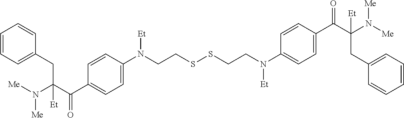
C1=CC(N(CCSSCCN(C2=CC=C(C(C(N([Me])[Me])(CC3=CC=CC=C3)[Et])=O)C=C2)[Et])[Et])=CC=C1C(C(N([Me])[Me])(CC1=CC=CC=C1)[Et])=O
